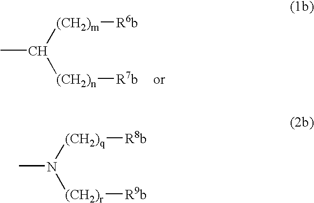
CC([(CH2)m][R6b])[(CH2)n][R7b].[(CH2)q]([R8b])N([(CH2)r][R9b])C
